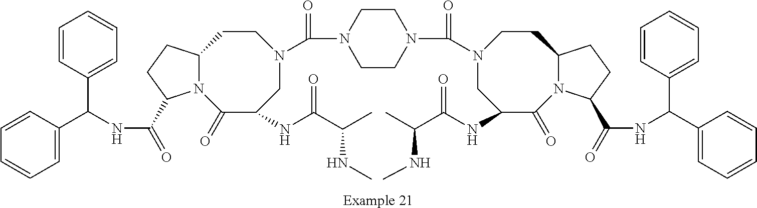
C1C(NC(=O)C(NC)C)C(=O)N2C(CCN1C(N1CCN(C(N3CC(NC(=O)C(NC)C)C(=O)N4C(CC3)CCC4C(NC(C3=CC=CC=C3)C3=CC=CC=C3)=O)=O)CC1)=O)CCC2C(NC(C1=CC=CC=C1)C1=CC=CC=C1)=O
